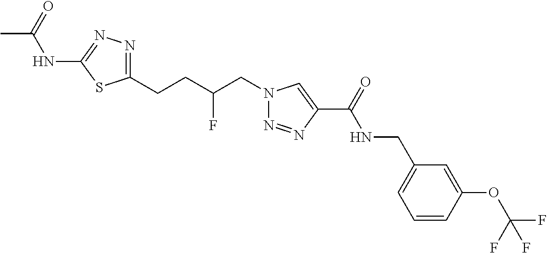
C1(NC(C)=O)=NN=C(CCC(CN2N=NC(C(=O)NCC3=CC=CC(OC(F)(F)F)=C3)=C2)F)S1
